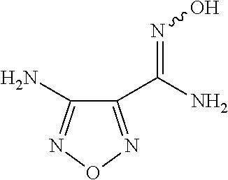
C1(C(N)=NO)=NON=C1N
